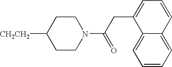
[CH2CH2]C1CCN(C(CC2=CC=CC3=CC=CC=C23)=O)CC1
